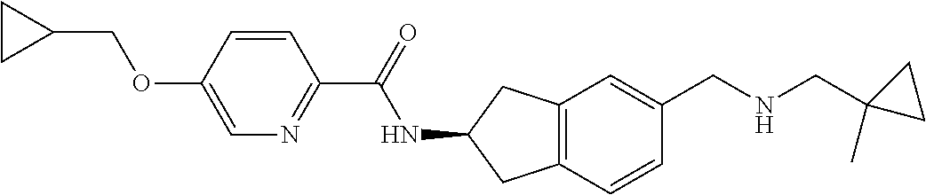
C1(OCC2CC2)=CN=C(C(=O)NC2CC3=C(C2)C=C(CNCC2(C)CC2)C=C3)C=C1
